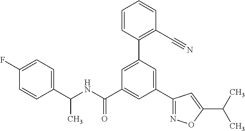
C(NC(C1=CC(C2=NOC(C(C)C)=C2)=CC(C2=C(C#N)C=CC=C2)=C1)=O)(C1=CC=C(F)C=C1)C
